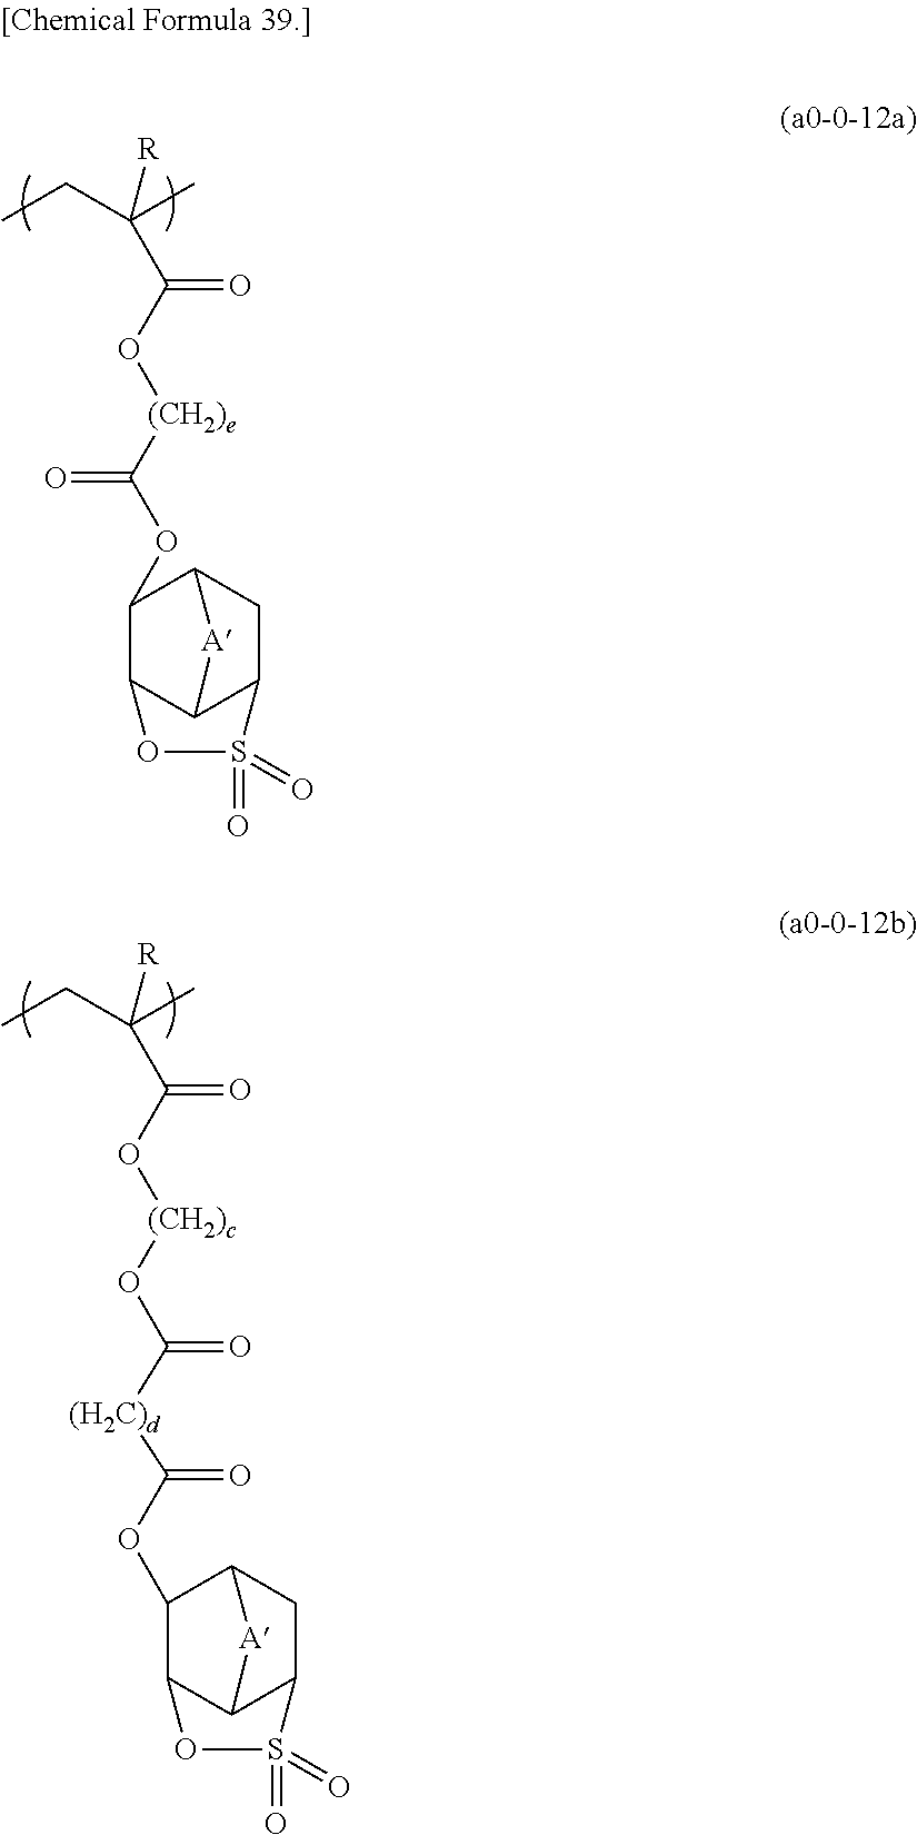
C12C3C(CC([A]3)C1OC([(CH2)e]OC(C(CC)(C)[R])=O)=O)S(=O)(=O)O2.C12C3C(CC([A]3)C1OC([(H2C)d]C(O[(CH2)c]OC(C(CC)(C)[R])=O)=O)=O)S(=O)(=O)O2
